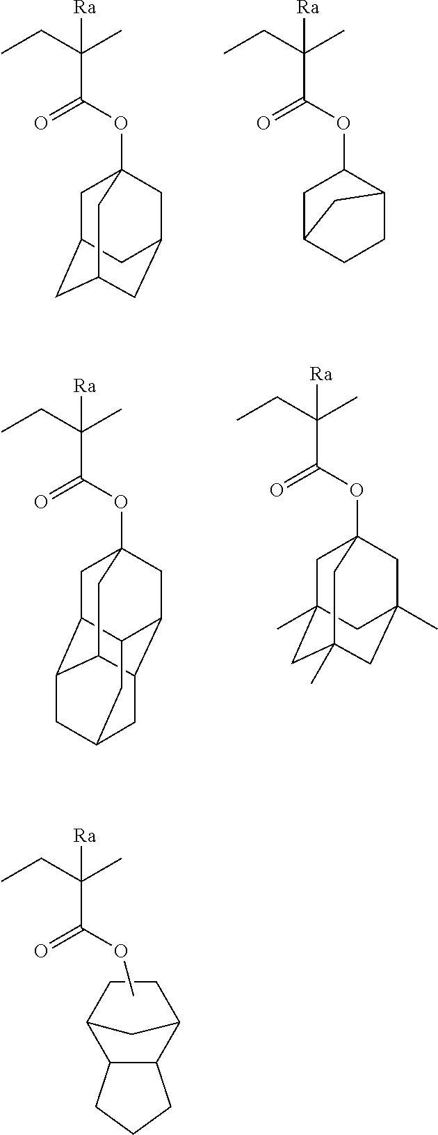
CCC(C)([Ra])C(OC12CC3CC(CC(C1)C3)C2)=O.CCC(C)([Ra])C(OC1CC2CCC1C2)=O.CCC(C)([Ra])C(OC12CC3C4C(C5C(C1)C3CC(C4)C5)C2)=O.CCC(C)([Ra])C(OC12CC3(C)CC(C)(CC(C)(C1)C3)C2)=O.CCC(C)([Ra])C(OC)=O.C12C3C(C(CC1)C2)CCC3
